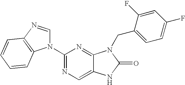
C12=CN=C(N3C=NC4=C3C=CC=C4)N=C1N(CC1=CC=C(F)C=C1F)C(=O)N2
